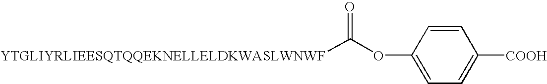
[YTGLIYRLIEESQTQQEKNELLELDKWASLWNWF]C(OC1=CC=C([COOH])C=C1)=O
